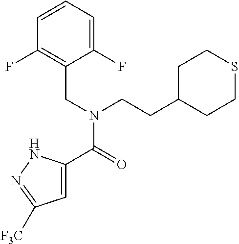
C1=C(C(=O)N(CCC2CCSCC2)CC2=C(F)C=CC=C2F)NN=C1[F3C]
